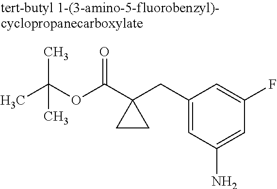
CC(OC(C1(CC2=CC(N)=CC(F)=C2)CC1)=O)(C)C
